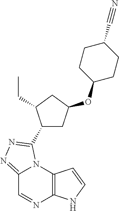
C12=NN=C(C3CC(OC4CCC(C#N)CC4)CC3CC)N1C1=C(N=C2)NC=C1
